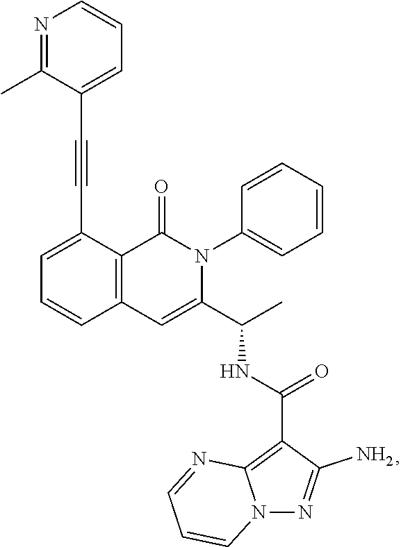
C1=C(C#CC2=CC=CN=C2C)C2=C(C=C1)C=C(C(C)NC(=O)C1=C3N(N=C1N)C=CC=N3)N(C1=CC=CC=C1)C2=O
